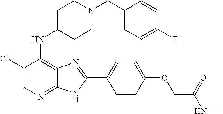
C1(Cl)=CN=C2C(=C1NC1CCN(CC3=CC=C(F)C=C3)CC1)N=C(C1=CC=C(OCC(NC)=O)C=C1)N2
